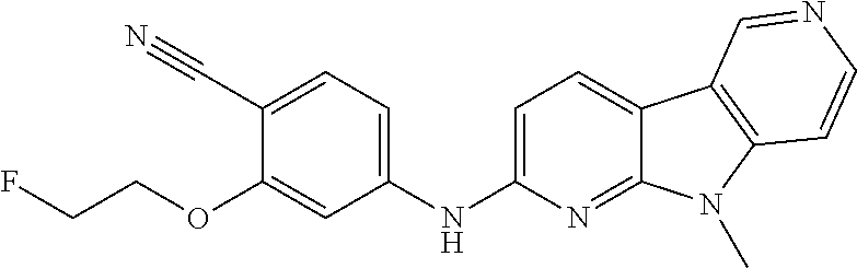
C1(NC2=CC=C3C(=N2)N(C)C2=C3C=NC=C2)=CC=C(C#N)C(OCCF)=C1
